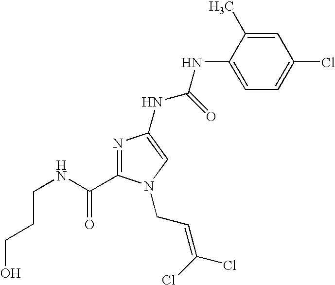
C(CNC(=O)C1=NC(NC(NC2=CC=C(Cl)C=C2C)=O)=CN1CC=C(Cl)Cl)CO
